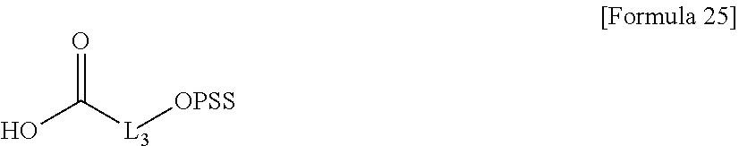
OC([L3][OPSS])=O
